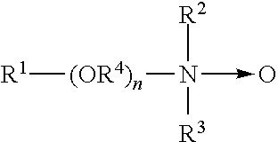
[R1][(OR4)n]N(->O)([R2])[R3]
